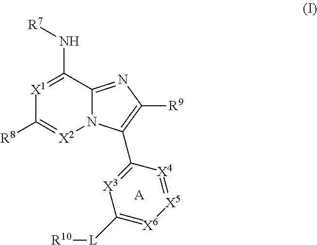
[X1]1=C(N[R7])C2=NC([R9])=C(C3=[X3]C([L][R10])=[X6][X5]=[X4]3)N2[X2]=C1[R8].[A]
